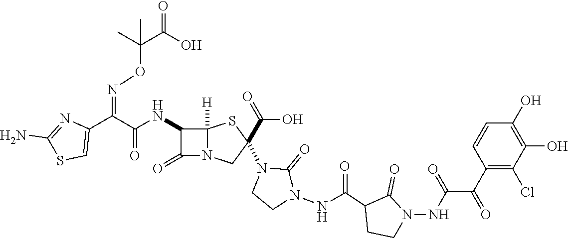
C(=O)(NC1C(=O)N2C1([H])SC(N1CCN(NC(C3CCN(NC(C(C4=C(Cl)C(O)=C(O)C=C4)=O)=O)C3=O)=O)C1=O)(C(=O)O)C2)C(C1=CSC(N)=N1)=NOC(C(O)=O)(C)C
